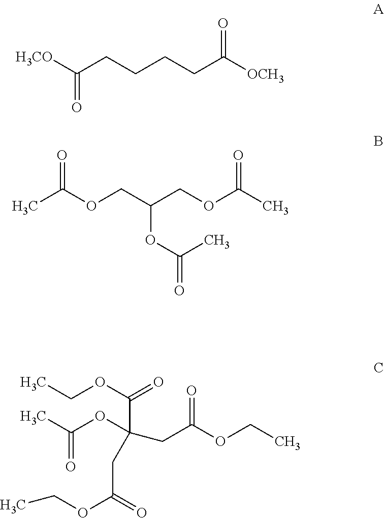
[OCH3]C(CCCCC([OCH3])=O)=O.CC(OCC(COC(C)=O)OC(=O)C)=O.CC(OC(C(OCC)=O)(CC(OCC)=O)CC(OCC)=O)=O
